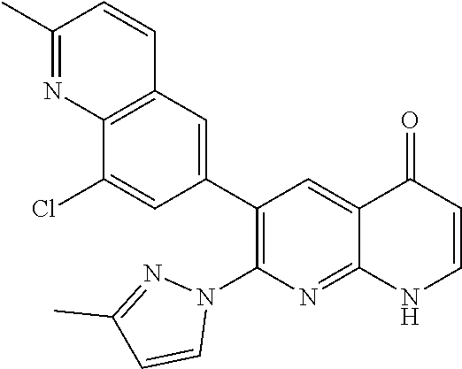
C12=C(C=C(C3=C(N4N=C(C)C=C4)N=C4C(=C3)C(=O)C=CN4)C=C1Cl)C=CC(C)=N2
